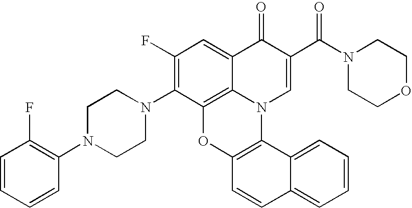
C1(F)=C(N2CCN(C3=C(F)C=CC=C3)CC2)C2=C3C(=C1)C(=O)C(C(N1CCOCC1)=O)=CN3C1=C(O2)C=CC2=CC=CC=C12
